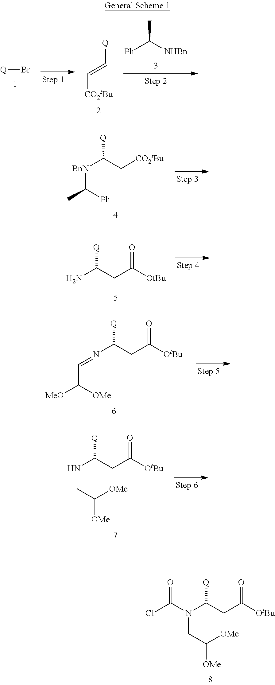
[Q]C(CC([OtBu])=O)N(CC([OMe])[OMe])C(Cl)=O.[Q]Br.[Q]C=C[CO2tBu].CC([NHBn])[Ph].[Q]C(C[CO2tBu])[BnN]C(C)[Ph].[Q]C(CC([OtBu])=O)N.[Q]C(CC([OtBu])=O)N=CC([MeO])[OMe].[Q]C(CC([OtBu])=O)NCC([OMe])[OMe]
